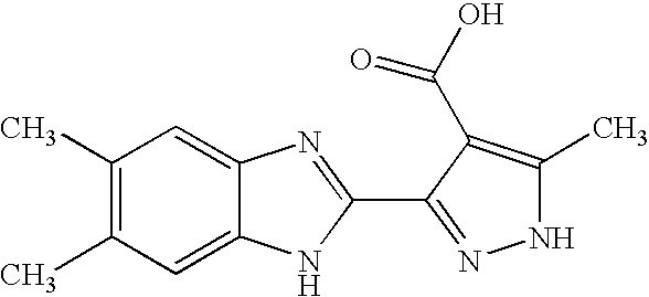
C1(C)=C(C)C=C2C(=C1)N=C(C1=NNC(C)=C1C(O)=O)N2
